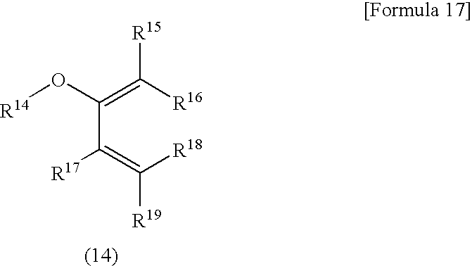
C(C(=C([R18])[R19])[R17])(=C([R16])[R15])O[R14]
